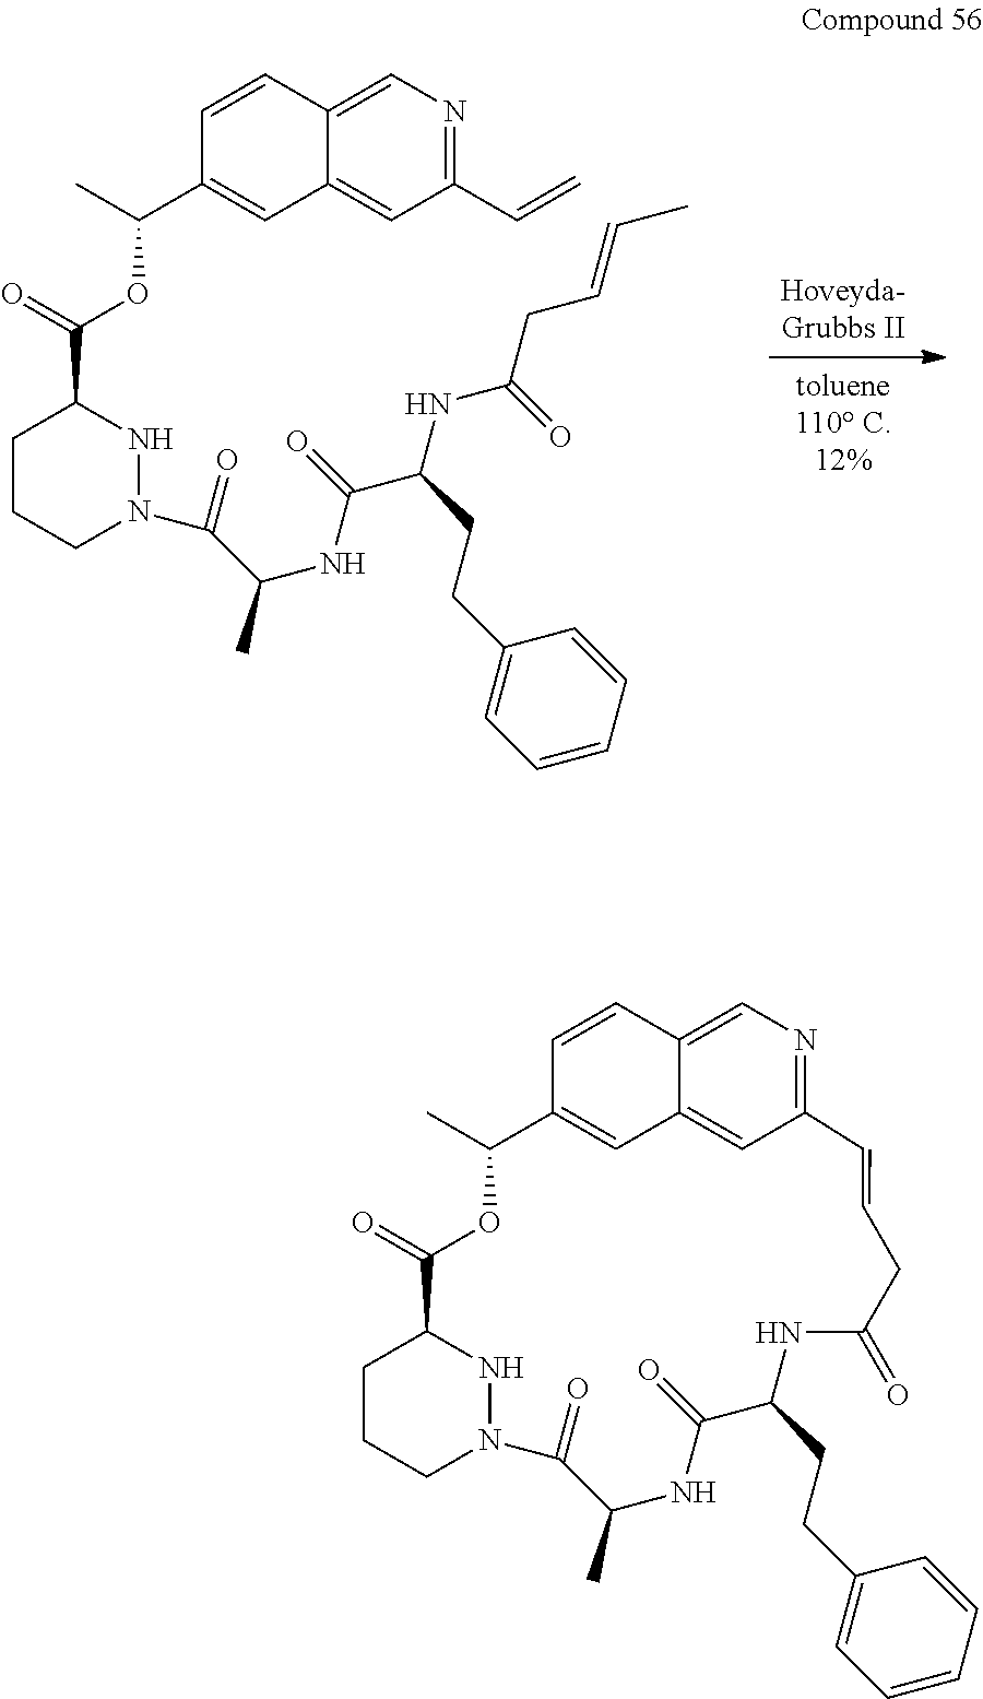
C1=C2C(=CC(C=C)=N1)C=C(C(C)OC(=O)C1CCCN(C(C(NC(=O)C(NC(CC=CC)=O)CCC3=CC=CC=C3)C)=O)N1)C=C2.C1=C2C3=CC(=N1)C=CCC(=O)NC(CCC1=CC=CC=C1)C(=O)NC(C)C(=O)N1CCCC(C(=O)OC(C)C(=C3)C=C2)N1
